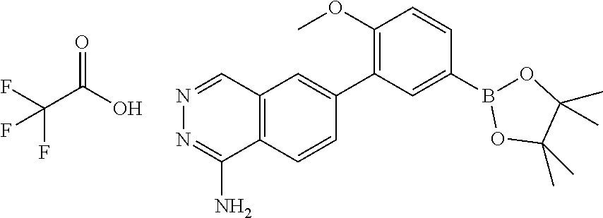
C1(OC)=C(C2=CC3=C(C=C2)C(N)=NN=C3)C=C(B2OC(C)(C)C(C)(C)O2)C=C1.O=C(O)C(F)(F)F
